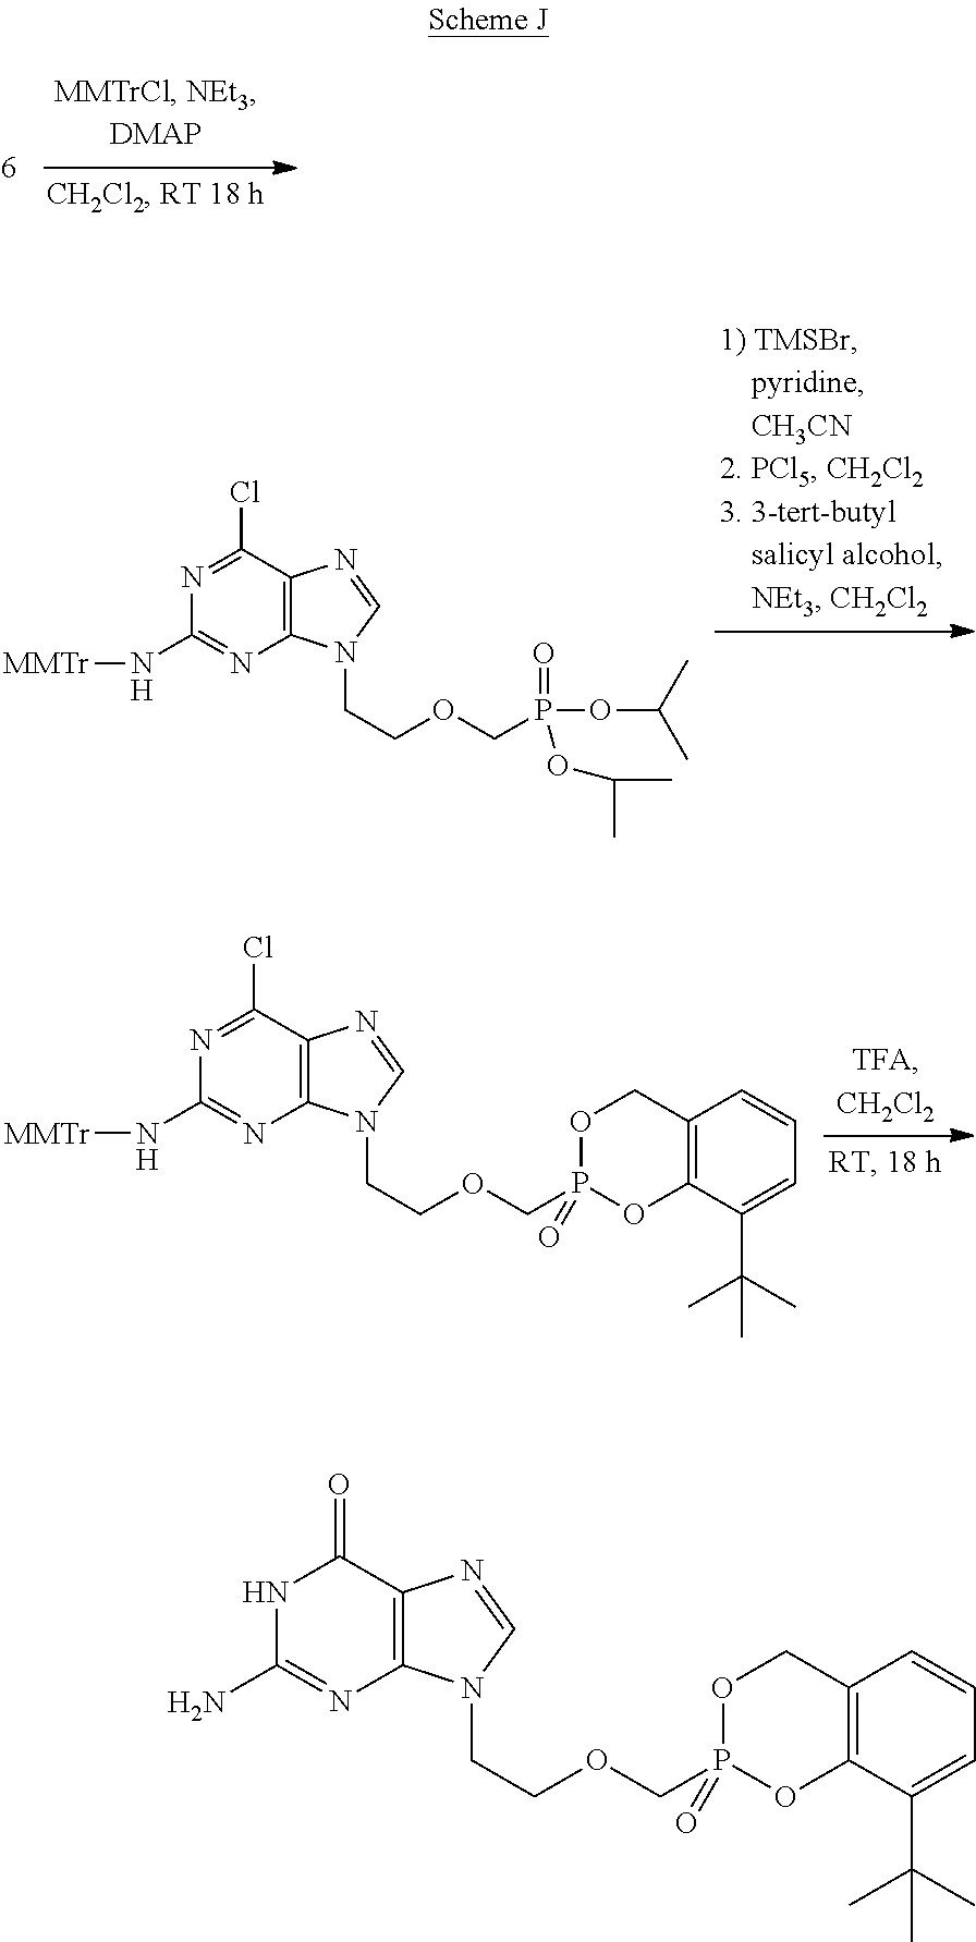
N1=C(Cl)C2=C(N=C1N[MMTr])N(CCOCP(OC(C)C)(=O)OC(C)C)C=N2.N1=C(Cl)C2=C(N=C1N[MMTr])N(CCOCP1(=O)OCC3=C(O1)C(C(C)(C)C)=CC=C3)C=N2.N1C(N)=NC2=C(N=CN2CCOCP2(=O)OCC3=C(O2)C(C(C)(C)C)=CC=C3)C1=O
